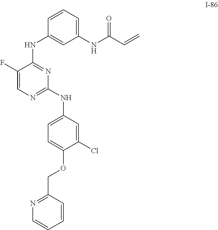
C1=CC=C(NC(C=C)=O)C=C1NC1=NC(NC2=CC=C(OCC3=NC=CC=C3)C(Cl)=C2)=NC=C1F
